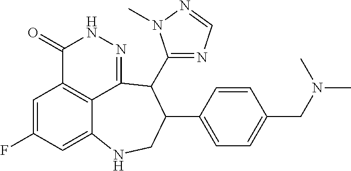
C1=C(F)C=C2C3=C1C(=O)NN=C3C(C1=NC=NN1C)C(C1=CC=C(CN(C)C)C=C1)CN2
